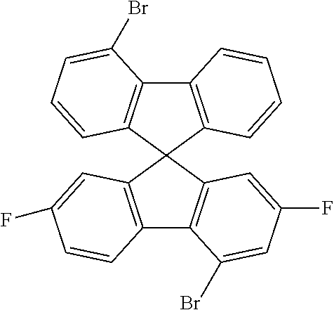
C12=C(C3(C4=C1C(Br)=CC=C4)C1=C(C4=C3C=C(F)C=C4Br)C=CC(F)=C1)C=CC=C2
